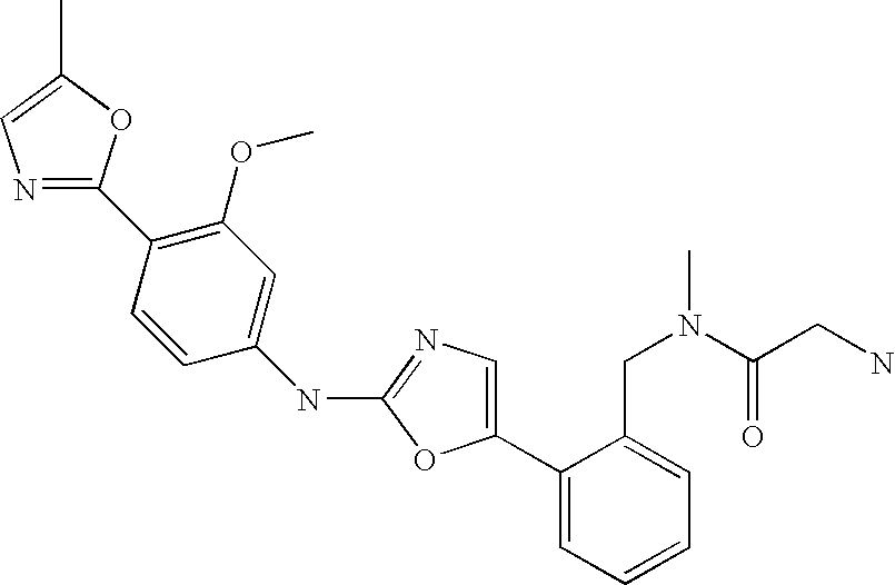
C1(C2=CN=C(NC3=CC(OC)=C(C4=NC=C(C)O4)C=C3)O2)=CC=CC=C1CN(C(CN)=O)C
